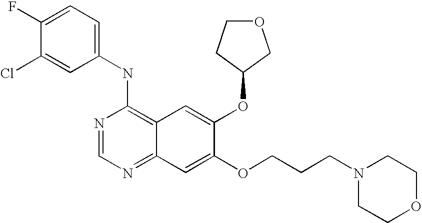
C1=C(Cl)C(F)=CC=C1NC1=C2C(=NC=N1)C=C(OCCCN1CCOCC1)C(OC1COCC1)=C2
